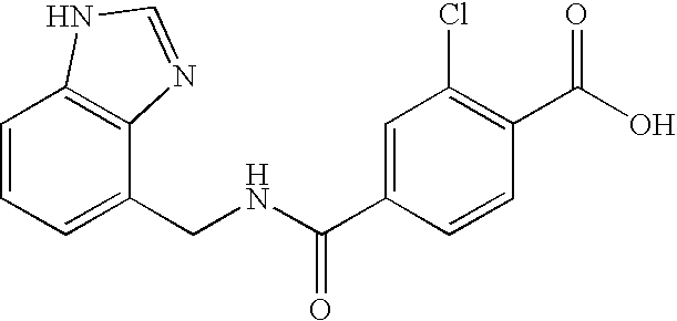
C12=C(C(CNC(C3=CC(Cl)=C(C(O)=O)C=C3)=O)=CC=C1)N=CN2
